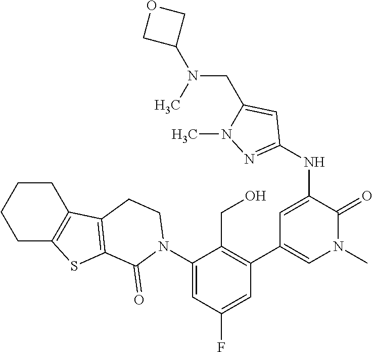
N(C1=CC(C2=C(CO)C(N3C(=O)C4=C(C5=C(CCCC5)S4)CC3)=CC(F)=C2)=CN(C)C1=O)C1=NN(C)C(CN(C)C2COC2)=C1
